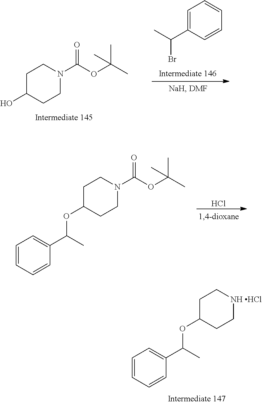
C1CC(O)CCN1C(OC(C)(C)C)=O.C(Br)(C)C1=CC=CC=C1.C1CC(OC(C2=CC=CC=C2)C)CCN1C(OC(C)(C)C)=O.Cl.C1CC(OC(C2=CC=CC=C2)C)CCN1.Cl
